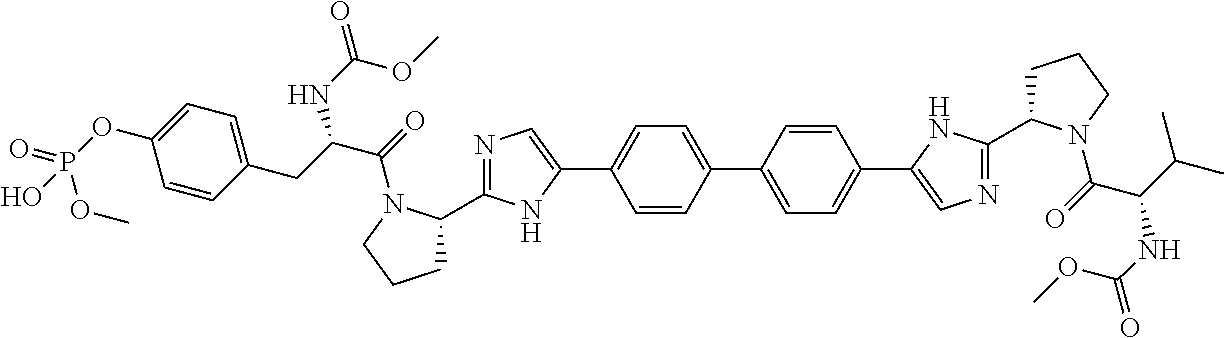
C1=CC(C2=CC=C(C3=CN=C(C4CCCN4C(C(C(C)C)NC(=O)OC)=O)N3)C=C2)=CC=C1C1=CN=C(C2CCCN2C(C(CC2=CC=C(OP(=O)(OC)O)C=C2)NC(=O)OC)=O)N1
